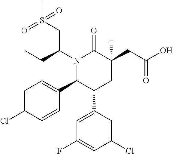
N1(C(CS(=O)(C)=O)CC)C(C2=CC=C(Cl)C=C2)C(C2=CC(F)=CC(Cl)=C2)CC(CC(O)=O)(C)C1=O
